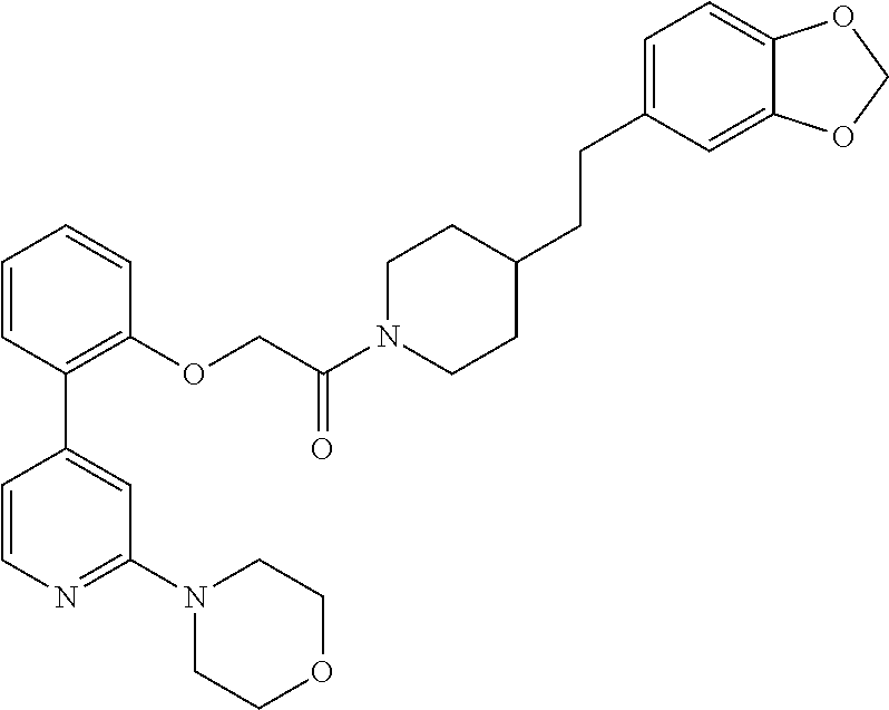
C1=CN=C(N2CCOCC2)C=C1C1=C(OCC(N2CCC(CCC3=CC=C4C(=C3)OCO4)CC2)=O)C=CC=C1
